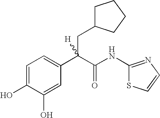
C1=C(O)C(O)=CC=C1C(C(NC1=NC=CS1)=O)(CC1CCCC1)[H]
